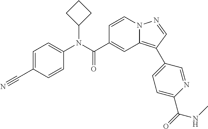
C1=CN2C(=C(C3=CC=C(C(=O)NC)N=C3)C=N2)C=C1C(N(C1=CC=C(C#N)C=C1)C1CCC1)=O
